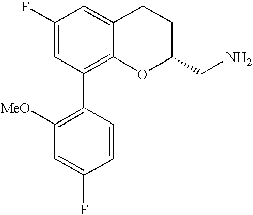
C1(F)=CC(C2=C([MeO])C=C(F)C=C2)=C2C(=C1)CCC(CN)O2
